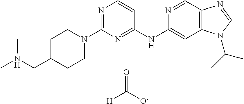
C1(N2CCC(C[N+H](C)C)CC2)=NC=CC(NC2=CC3=C(C=N2)N=CN3C(C)C)=N1.O=C([H])[O-]
